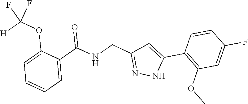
C1=C(C(NCC2=NNC(C3=C(OC)C=C(F)C=C3)=C2)=O)C(OC([H])(F)F)=CC=C1
